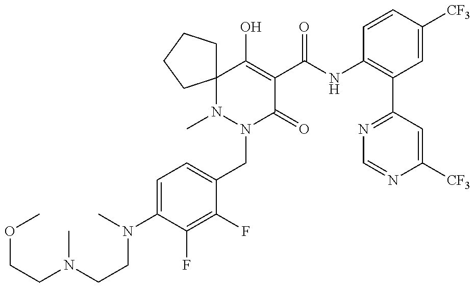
COCCN(C)CCN(C)C1=CC=C(CN2C(=O)C(C(=O)NC3=C(C4=NC=NC([CF3])=C4)C=C([CF3])C=C3)=C(O)C3(N2C)CCCC3)C(F)=C1F
